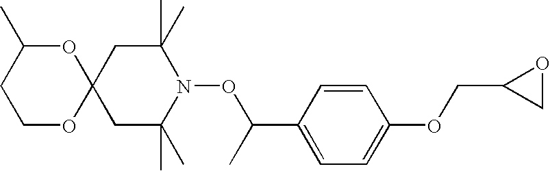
C12(CC(C)(C)N(OC(C3=CC=C(OCC4CO4)C=C3)C)C(C)(C)C1)OC(C)CCO2
